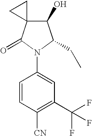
C1(O)C2(C(=O)N(C3=CC(C(F)(F)F)=C([CN])C=C3)C1CC)CC2
